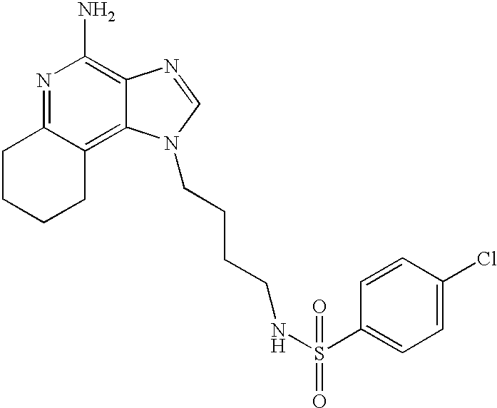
N1=C2C(=C3C(=C1N)N=CN3CCCCNS(C1=CC=C(Cl)C=C1)(=O)=O)CCCC2
